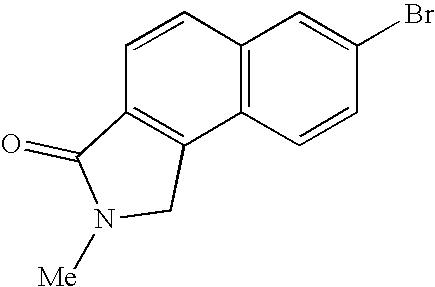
C12=C(C=CC(Br)=C1)C1=C(C=C2)C(=O)N([Me])C1
